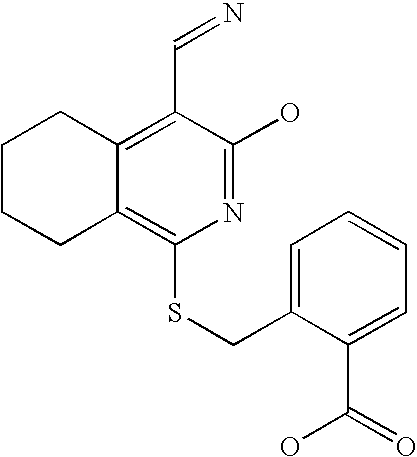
C1CCC2=C(SCC3=CC=CC=C3C(=O)O)N=C(O)C(C=N)=C2C1
